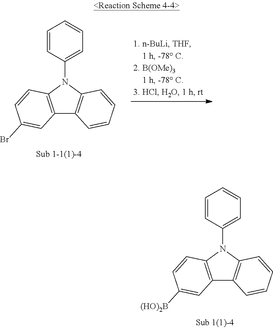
N1(C2=CC=CC=C2)C2=C(C3=C1C=CC=C3)C=C([(HO)2B])C=C2.N1(C2=CC=CC=C2)C2=C(C3=C1C=CC=C3)C=C(Br)C=C2
